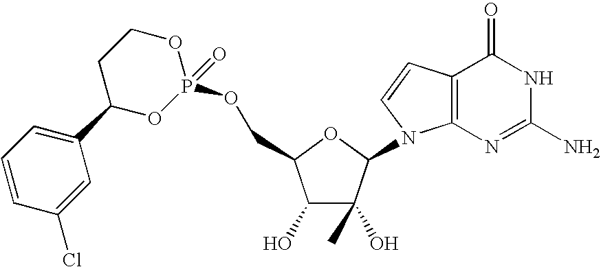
C1(O)C(O)(C)C(N2C3=C(C=C2)C(=O)NC(N)=N3)OC1COP1(=O)OCCC(C2=CC=CC(Cl)=C2)O1
